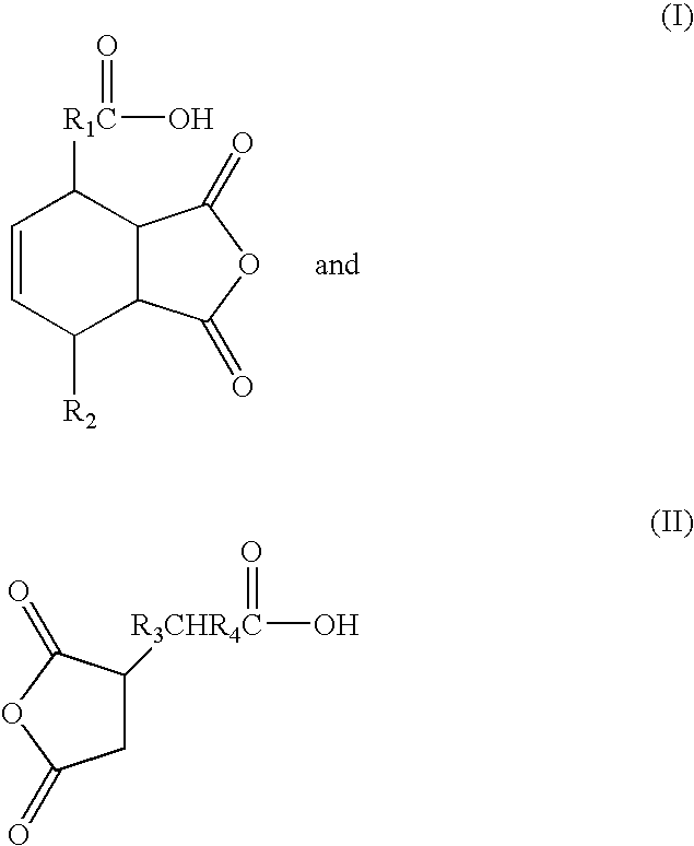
C1=CC([R2])C2C(C1[R1C](=O)O)C(=O)OC2=O.C1C(=O)OC(=O)C1[R3CHR4C](=O)O
